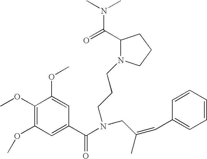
C1(OC)=C(OC)C=C(C(N(CCCN2C(C(N(C)C)=O)CCC2)CC(=CC2=CC=CC=C2)C)=O)C=C1OC
